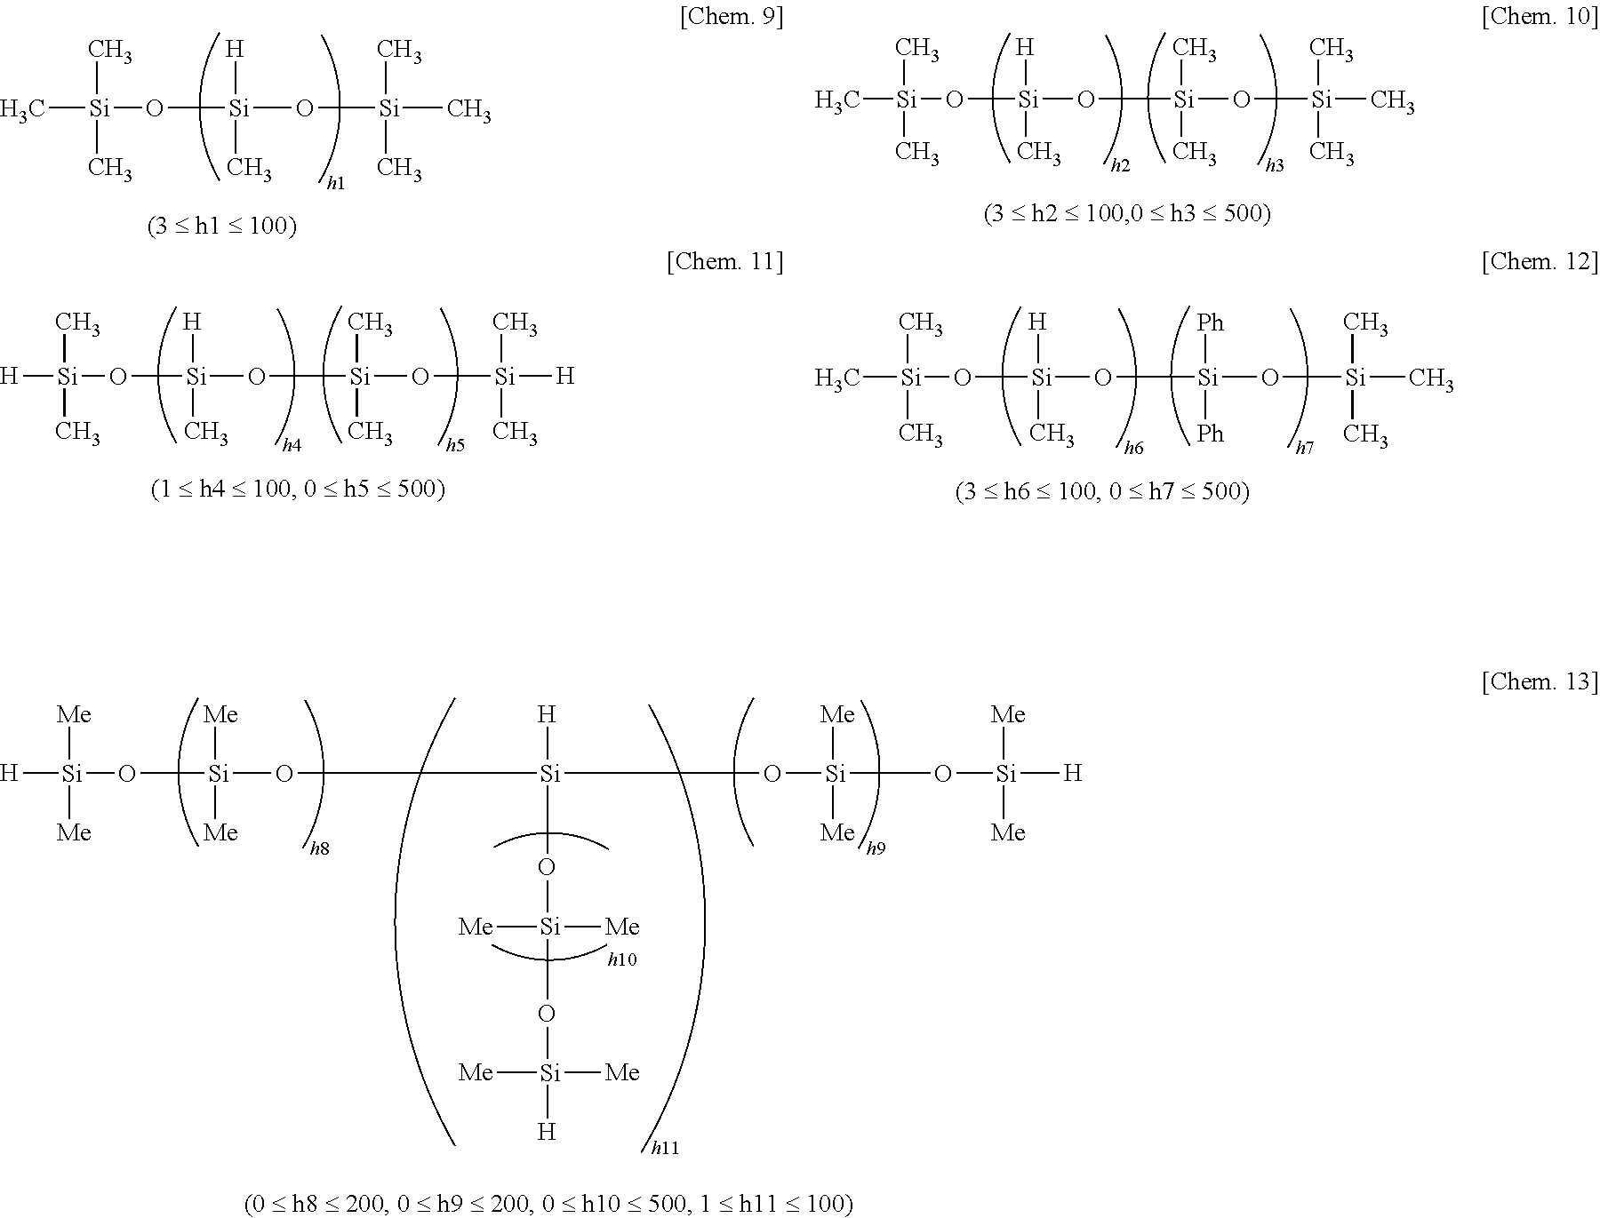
C[Si](C)(C)O[Si]([H])(C)O[Si](C)(C)C.[H][Si]([Me])([Me])O[Si]([Me])(O[Si]([H])(O[Si]([Me])([Me])O[Si]([Me])([Me])[H])O[Si](O[Si]([H])([Me])[Me])([Me])[Me])[Me].[H][Si](C)(C)O[Si]([H])(C)O[Si](C)(C)O[Si](C)([H])C.C[Si](C)(C)O[Si]([H])(C)O[Si]([Ph])([Ph])O[Si](C)(C)C.C[Si](C)(C)O[Si]([H])(C)O[Si](C)(C)O[Si](C)(C)C
